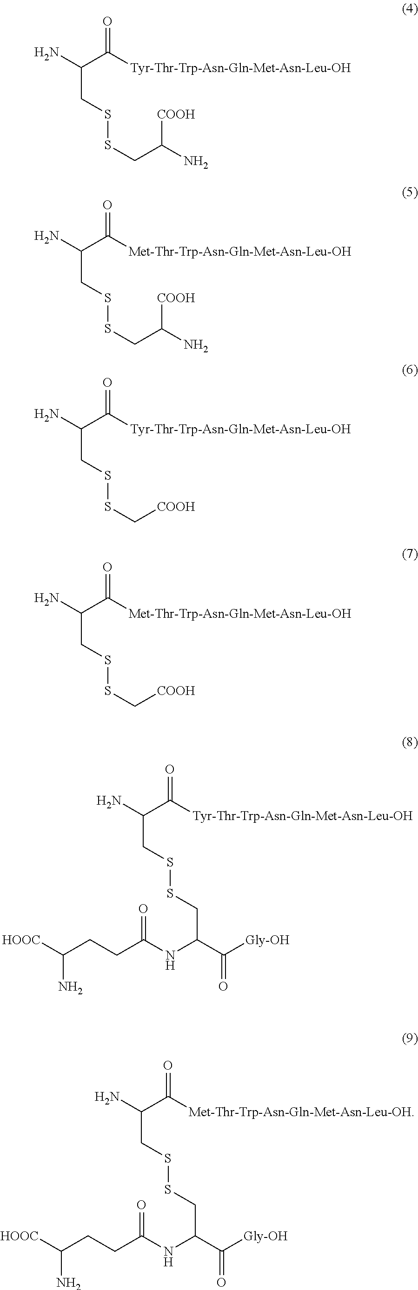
NC(C(=O)[Tyr-Thr-Trp-Asn-Gln-Met-Asn-Leu-OH])CSSCC([COOH])N.NC(C(=O)[Met-Thr-Trp-Asn-Gln-Met-Asn-Leu-OH])CSSCC([COOH])N.NC(C(=O)[Tyr-Thr-Trp-Asn-Gln-Met-Asn-Leu-OH])CSSC[COOH].NC(C(=O)[Met-Thr-Trp-Asn-Gln-Met-Asn-Leu-OH])CSSC[COOH].NC(C(=O)[Tyr-Thr-Trp-Asn-Gln-Met-Asn-Leu-OH])CSSCC(C([Gly-OH])=O)NC(=O)CCC(N)[HOOC].NC(C(=O)[Met-Thr-Trp-Asn-Gln-Met-Asn-Leu-OH])CSSCC(C([Gly-OH])=O)NC(=O)CCC(N)[HOOC]
